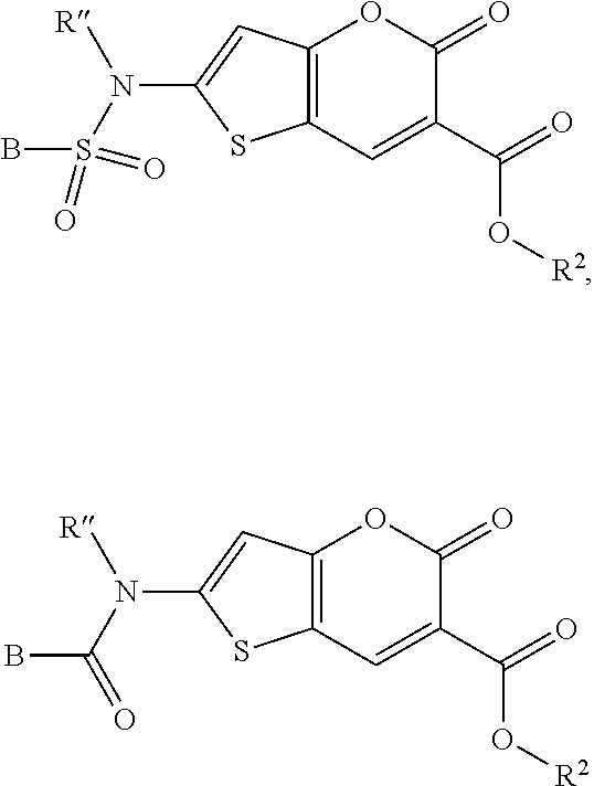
C12=C(C=C(C(=O)O[R2])C(=O)O1)SC(N(S(B)(=O)=O)[R])=C2.C12=C(C=C(C(=O)O[R2])C(=O)O1)SC(N(C(B)=O)[R])=C2
